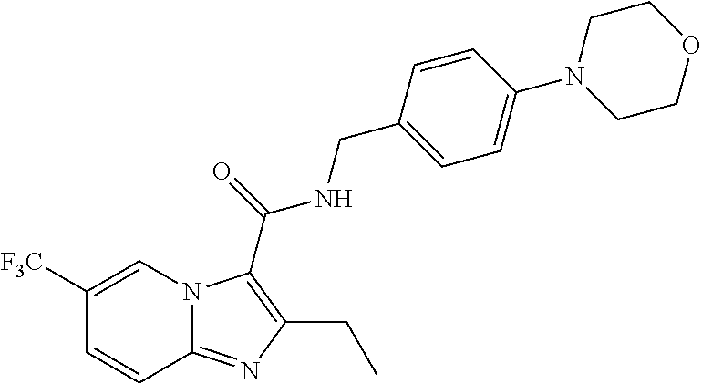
C1([F3C])=CN2C(=NC(CC)=C2C(=O)NCC2=CC=C(N3CCOCC3)C=C2)C=C1
